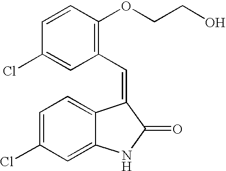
C1=C(Cl)C=C2C(=C1)C(=CC1=C(OCCO)C=CC(Cl)=C1)C(=O)N2
